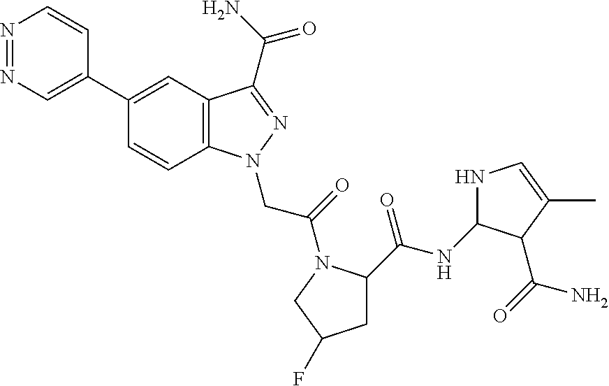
N1=NC=C(C2=CC3=C(C=C2)N(CC(=O)N2C(C(NC4NC=C(C)C4C(=O)N)=O)CC(F)C2)N=C3C(N)=O)C=C1
